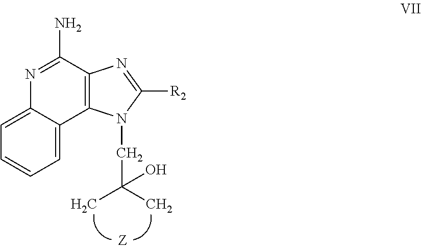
C1=CC=C2C(=C1)N=C(N)C1=C2N(CC(C)(C)O)C([R2])=N1
